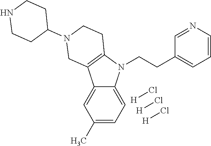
C12=CC(C)=CC=C1N(CCC1=CC=CN=C1)C1=C2CN(C2CCNCC2)CC1.[H]Cl.[H]Cl.[H]Cl
